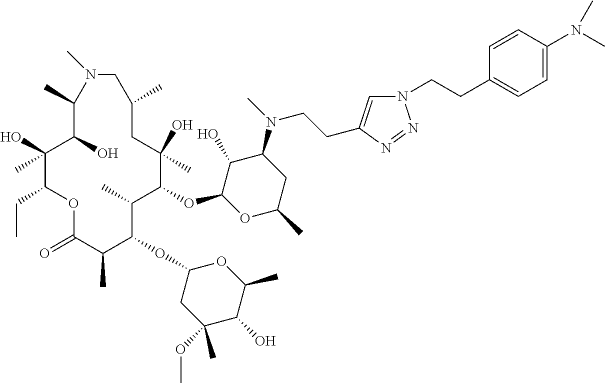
C1(O)C(OC2C(C)C(OC3CC(OC)(C)C(O)C(C)O3)C(C)C(=O)OC(CC)C(O)(C)C(O)C(C)N(C)CC(C)CC2(O)C)OC(C)CC1N(C)CCC1=CN(CCC2=CC=C(N(C)C)C=C2)N=N1
